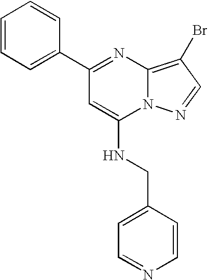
C1(C2=NC3=C(Br)C=NN3C(NCC3=CC=NC=C3)=C2)=CC=CC=C1
